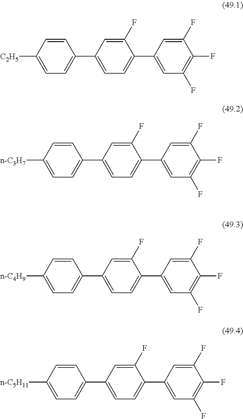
C1(C2=CC=C(C3=CC(F)=C(F)C(F)=C3)C(F)=C2)=CC=C([C2H5])C=C1.C1(C2=CC=C(C3=CC(F)=C(F)C(F)=C3)C(F)=C2)=CC=C([n-C3H7])C=C1.C1(C2=CC=C(C3=CC(F)=C(F)C(F)=C3)C(F)=C2)=CC=C([n-C4H9])C=C1.C1(C2=CC=C(C3=CC(F)=C(F)C(F)=C3)C(F)=C2)=CC=C([n-C5H11])C=C1
